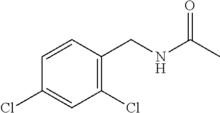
N(C(C)=O)CC1=C(Cl)C=C(Cl)C=C1
